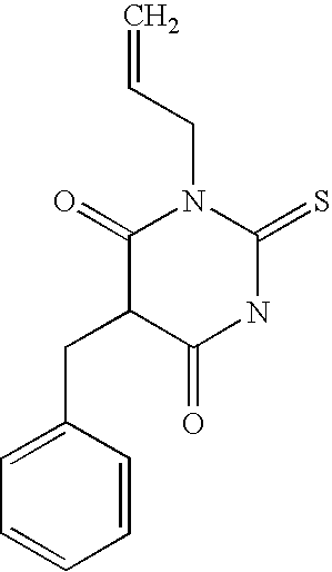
C1(=O)C(CC2=CC=CC=C2)C(=O)NC(=S)N1CC=C
